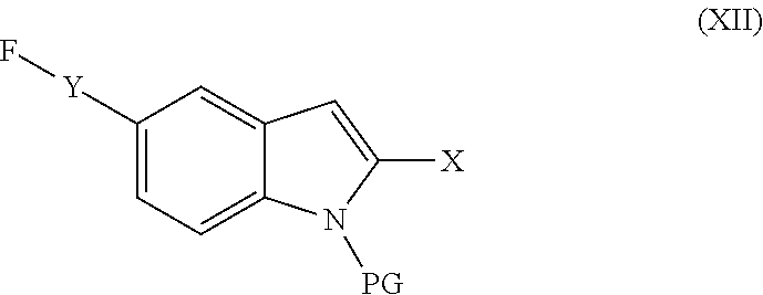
C1([Y]F)=CC=C2C(=C1)C=C([X])N2[PG]
